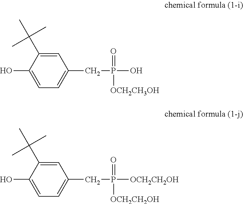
C1=C(CP(O)(=O)[OCH2CH3OH])C=C(C(C)(C)C)C(O)=C1.C1=C(CP([OCH2CH2OH])(=O)[OCH2CH2OH])C=C(C(C)(C)C)C(O)=C1
